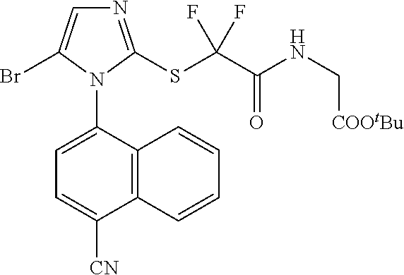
N1=C(SC(C(NC[COOtBu])=O)(F)F)N(C2=CC=C([CN])C3=C2C=CC=C3)C(Br)=C1
